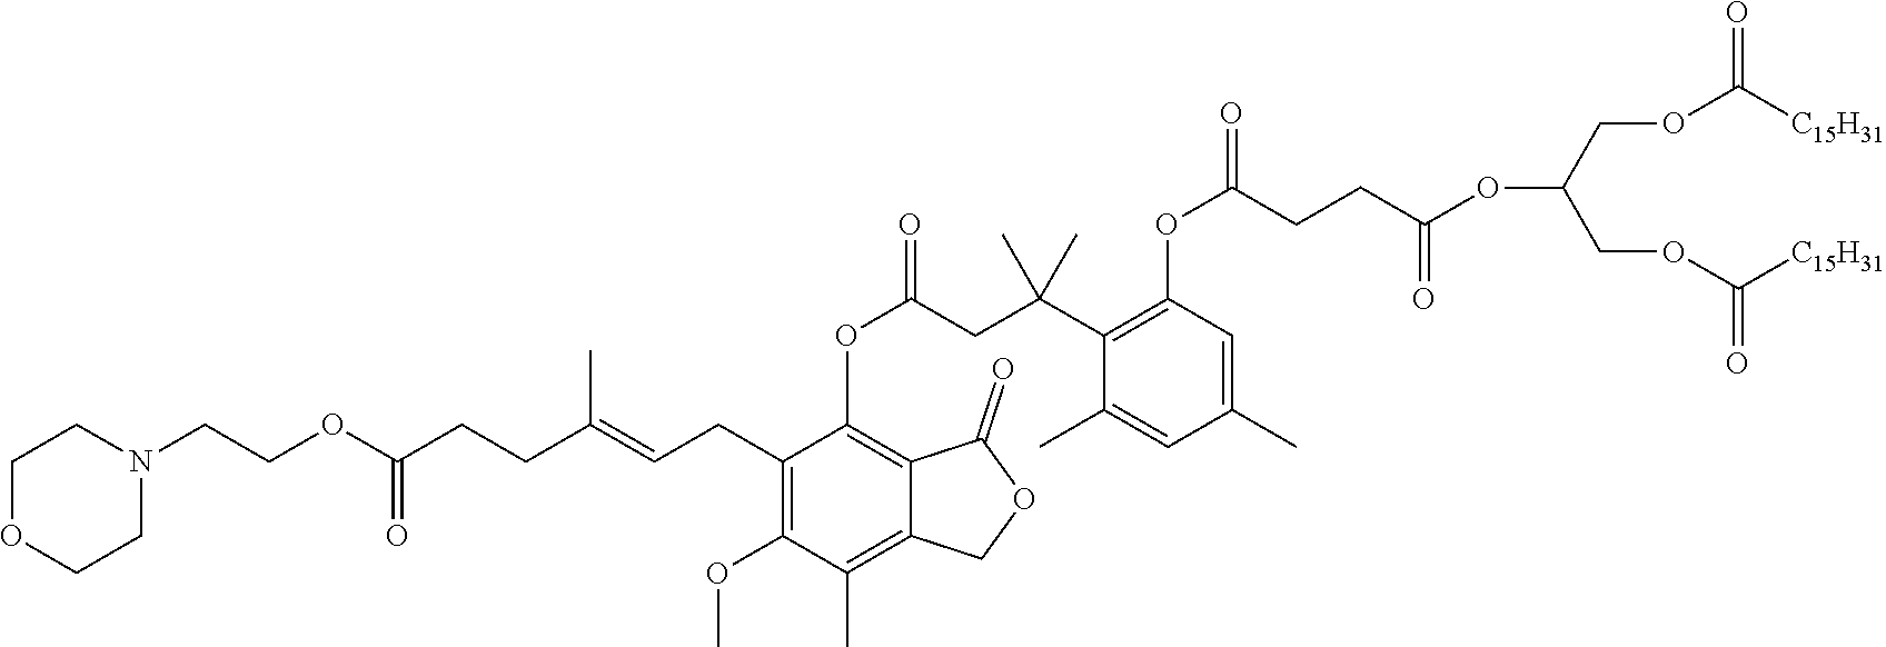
C1(CC=C(CCC(OCCN2CCOCC2)=O)C)=C(OC)C(C)=C2C(=C1OC(CC(C1=C(OC(CCC(OC(COC([C15H31])=O)COC([C15H31])=O)=O)=O)C=C(C)C=C1C)(C)C)=O)C(=O)OC2
